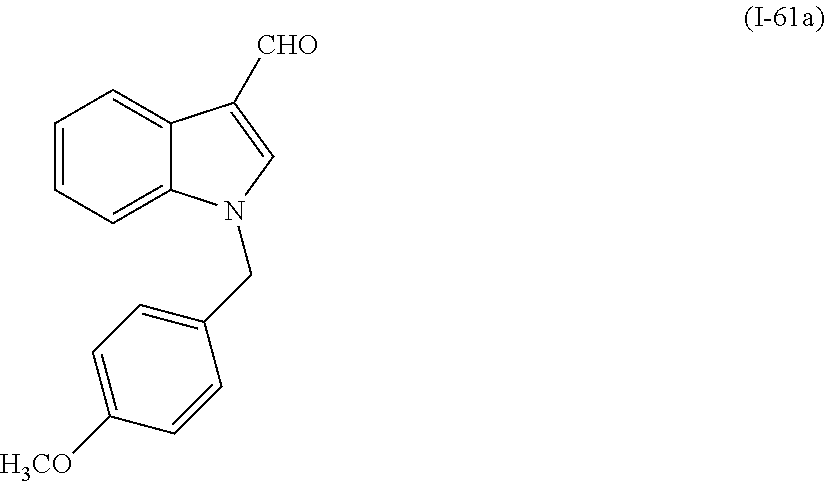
C1=CC=C2C(=C1)C([CHO])=CN2CC1=CC=C([H3CO])C=C1
